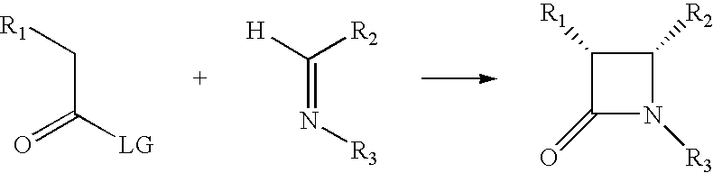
C(C[R1])(=O)[LG].C(=N[R3])([H])[R2].C1([R1])C(=O)N([R3])C1[R2]
